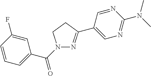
C1=CC=C(C(=O)N2N=C(C3=CN=C(N(C)C)N=C3)CC2)C=C1F
